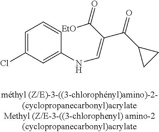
C1=C(Cl)C=C(NC=C(C([EtO])=O)C(C2CC2)=O)C=C1
